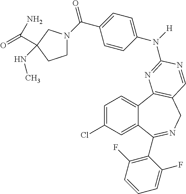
C1=C(Cl)C=C2C(=C1)C1=C(CN=C2C2=C(F)C=CC=C2F)C=NC(N([H])C2=CC=C(C(=O)N3CCC(NC)(C(=O)N)C3)C=C2)=N1
